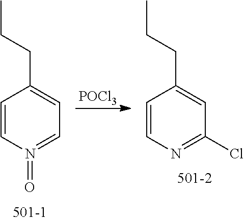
C1=CN(=O)=CC=C1CCC.[POCl3].C1=CN=C(Cl)C=C1CCC
